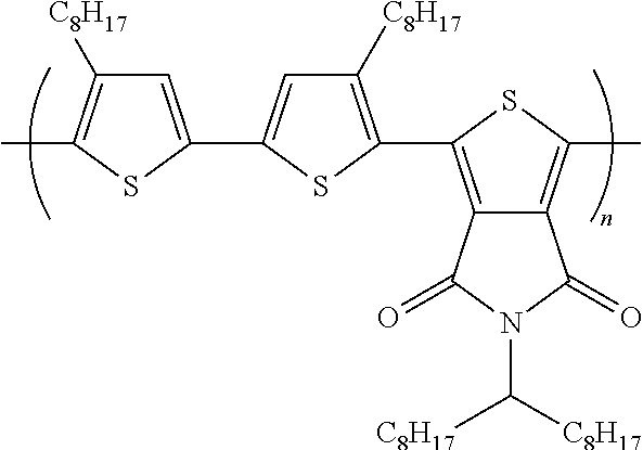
C1=C(C2=CC([C8H17])=C(C3=C4C(=C(C)S3)C(=O)N(C([C8H17])[C8H17])C4=O)S2)SC(C)=C1[C8H17]
